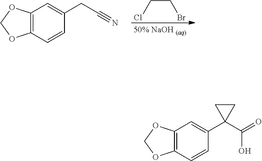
C12=C(C=CC(CC#N)=C1)OCO2.C(CBr)Cl.C12=C(C=CC(C3(C(O)=O)CC3)=C1)OCO2
